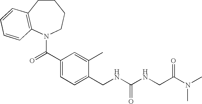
C1CC2=C(N(C(C3=CC=C(CNC(NCC(N(C)C)=O)=O)C(C)=C3)=O)CC1)C=CC=C2
